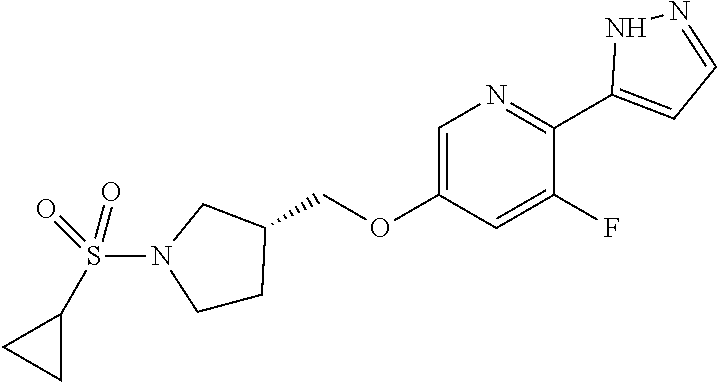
N1=C(C2=CC=NN2)C(F)=CC(OCC2CCN(S(C3CC3)(=O)=O)C2)=C1
